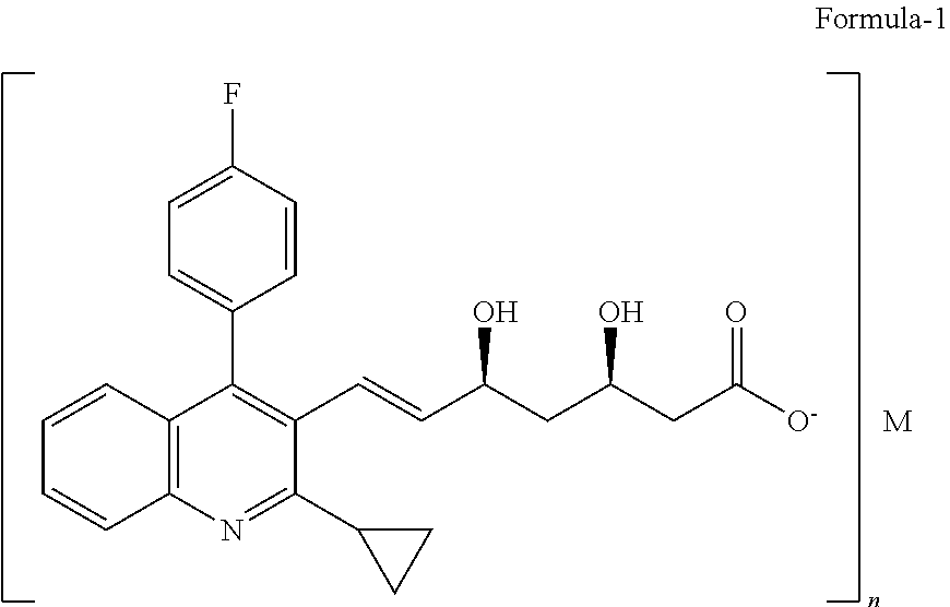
C1=CC=CC2=C1C(C1=CC=C(F)C=C1)=C(C=CC(CC(CC([O-])=O)O)O)C(C1CC1)=N2.[M]
